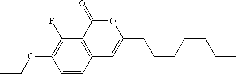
C1=CC2=C(C(F)=C1OCC)C(=O)OC(CCCCCCC)=C2
